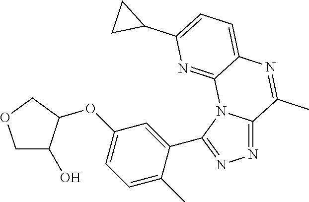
N1=C2N(C(C3=CC(OC4C(O)COC4)=CC=C3C)=N1)C1=NC(C3CC3)=CC=C1N=C2C
